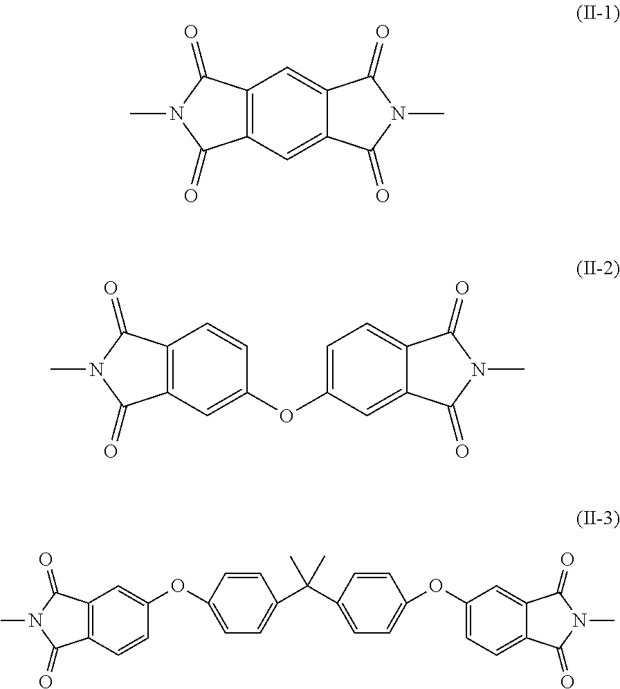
C12=C(C=C3C(=C1)C(=O)N(C)C3=O)C(=O)N(C)C2=O.C12=C(C=C(OC3=CC=C4C(=C3)C(=O)N(C)C4=O)C=C1)C(=O)N(C)C2=O.C12=C(C=C(OC3=CC=C(C(C4=CC=C(OC5=CC=C6C(=C5)C(=O)N(C)C6=O)C=C4)(C)C)C=C3)C=C1)C(=O)N(C)C2=O
